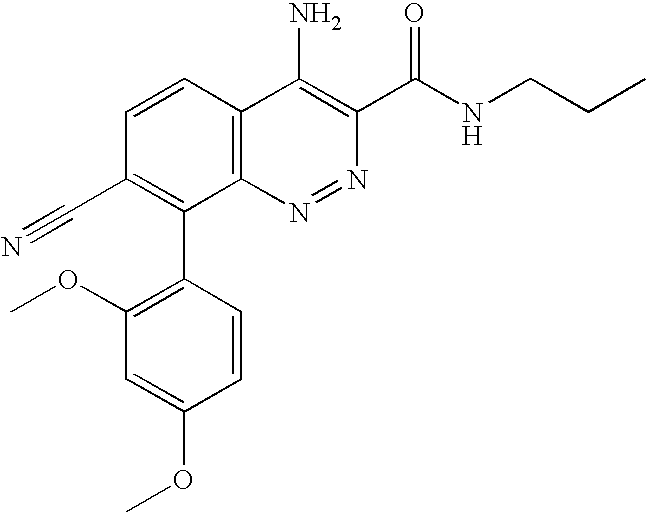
C1=CC(C2=C(C#N)C=CC3=C2N=NC(C(NCCC)=O)=C3N)=C(OC)C=C1OC
